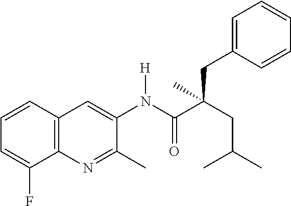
C12=C(C=CC=C1F)C=C(N(C(C(CC(C)C)(CC1=CC=CC=C1)C)=O)[H])C(C)=N2
